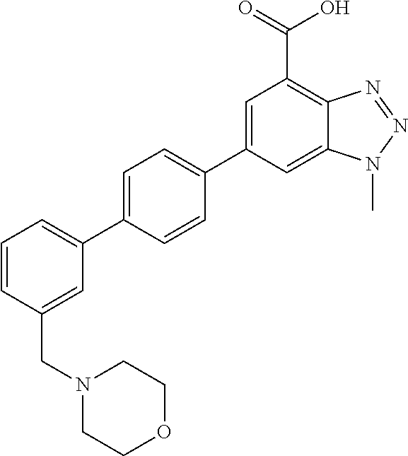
C1(C2=CC=C(C3=CC(C(=O)O)=C4C(=C3)N(C)N=N4)C=C2)=CC=CC(CN2CCOCC2)=C1
